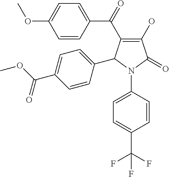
C1(O)=C(C(C2=CC=C(OC)C=C2)=O)C(C2=CC=C(C(OC)=O)C=C2)N(C2=CC=C(C(F)(F)F)C=C2)C1=O
